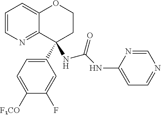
C1=CN=C2C(=C1)OCCC2(C1=CC=C([F3CO])C(F)=C1)NC(=O)NC1=CC=NC=N1
